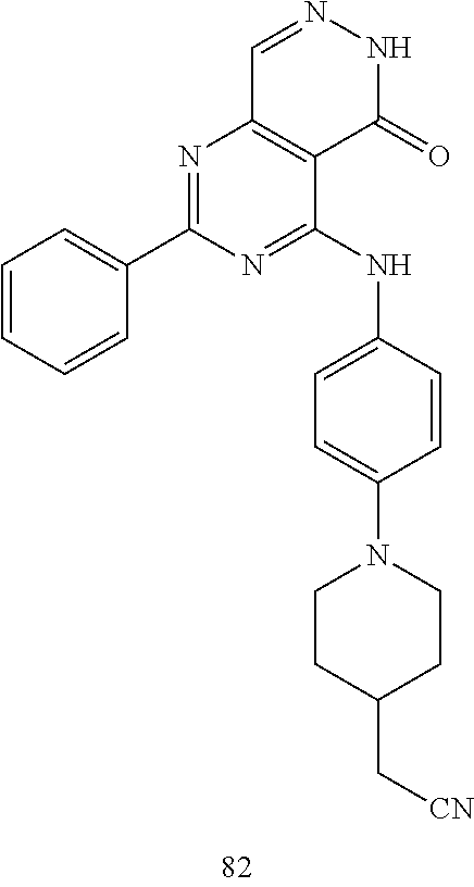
C1=NNC(=O)C2=C1N=C(C1=CC=CC=C1)N=C2NC1=CC=C(N2CCC(C[CN])CC2)C=C1
